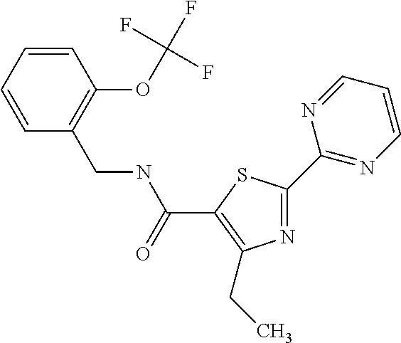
N1=C(C2=NC=CC=N2)SC(C(NCC2=C(OC(F)(F)F)C=CC=C2)=O)=C1CC
